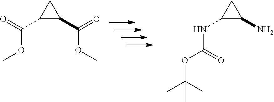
O(C(C1C(C(OC)=O)C1)=O)C.C(NC1C(N)C1)(OC(C)(C)C)=O
